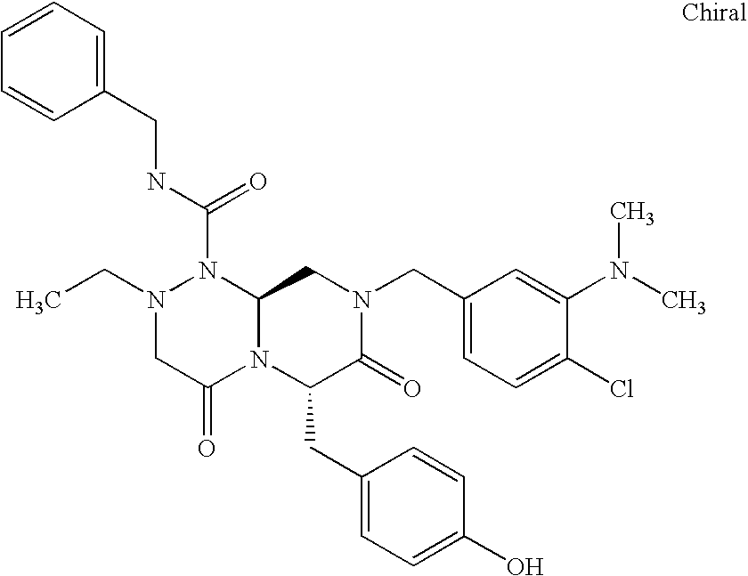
N1(C(NCC2=CC=CC=C2)=O)N(CC)CC(=O)N2C1CN(CC1=CC=C(Cl)C(N(C)C)=C1)C(=O)C2CC1=CC=C(O)C=C1
